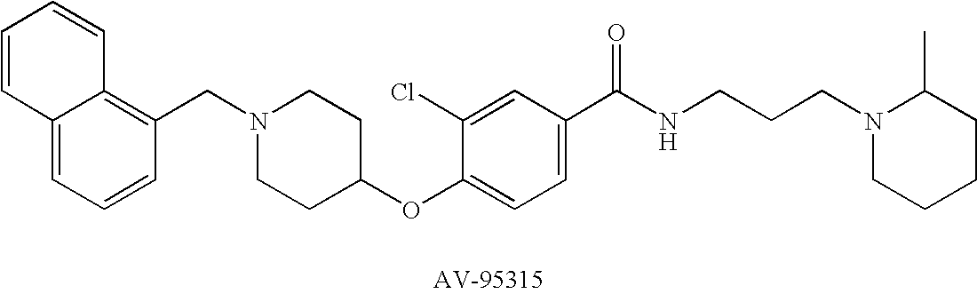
C1(CN2CCC(OC3=CC=C(C(NCCCN4CCCCC4C)=O)C=C3Cl)CC2)=C2C(=CC=C1)C=CC=C2
